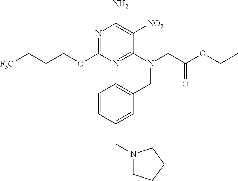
C(CCOC1=NC(N)=C([NO2])C(N(CC(=O)OCC)CC2=CC=CC(CN3CCCC3)=C2)=N1)[F3C]
